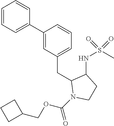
C1(C2=CC=CC=C2)=CC(CC2N(C(OCC3CCC3)=O)CCC2NS(C)(=O)=O)=CC=C1
